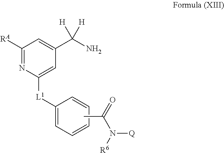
C1([RA])=NC([L1]C2=CC=CC=C2)=CC(C(N)([H])[H])=C1.CC(=O)N([R6])[Q]
